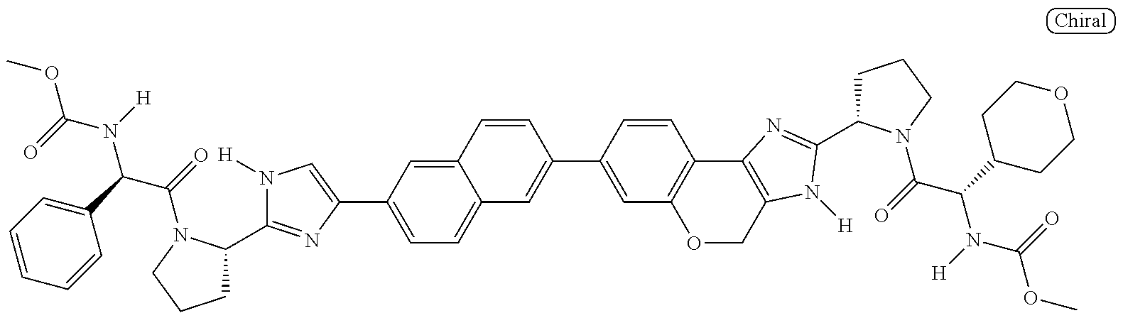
COC(=O)N([H])C(C1=CC=CC=C1)C(=O)N1C(C2=NC(C3=CC=C4C(=C3)C=CC(C3=CC5=C(C=C3)C3=C(CO5)N([H])C(C5CCCN5C(=O)C(C5CCOCC5)N([H])C(=O)OC)=N3)=C4)=CN2[H])CCC1
